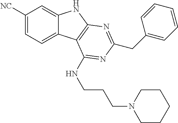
C1([NC])=CC=C2C(=C1)NC1=C2C(NCCCN2CCCCC2)=NC(CC2=CC=CC=C2)=N1
